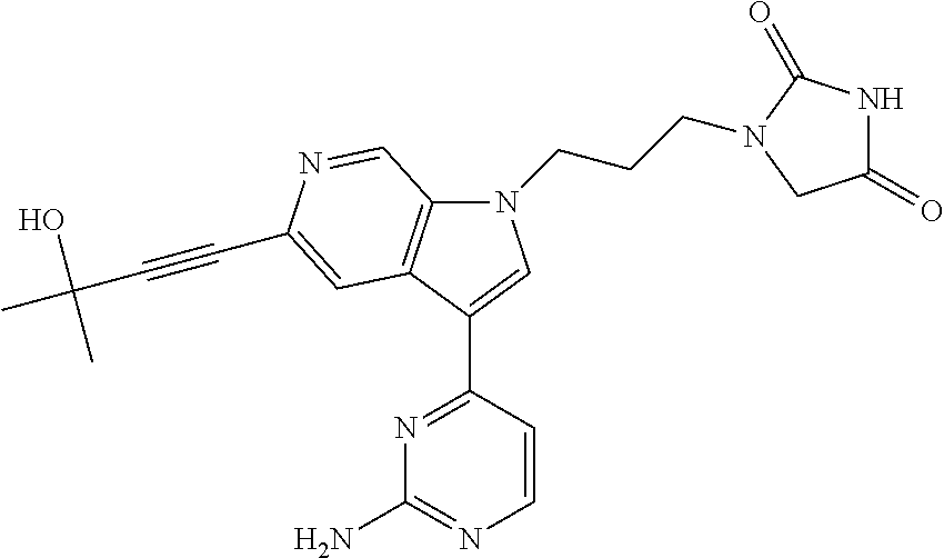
N1(CCCN2C(=O)NC(=O)C2)C2=C(C(C3=NC(N)=NC=C3)=C1)C=C(C#CC(C)(O)C)N=C2
